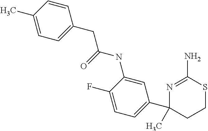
C1=CC(C)=CC=C1CC(NC1=CC(C2(C)CCSC(N)=N2)=CC=C1F)=O
